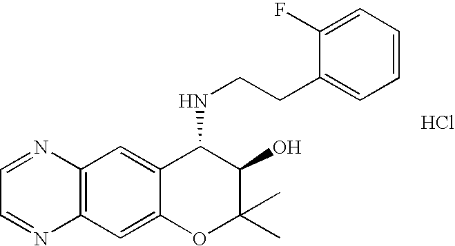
C12=C(C=C3C(=C1)C(NCCC1=CC=CC=C1F)C(O)C(C)(C)O3)N=CC=N2.Cl
